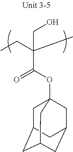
C(C(OC12CC3CC(CC(C1)C3)C2)=O)(CC)(C)CO
